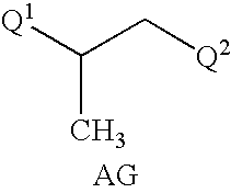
[Q1]C(C[Q2])C.[AG]
